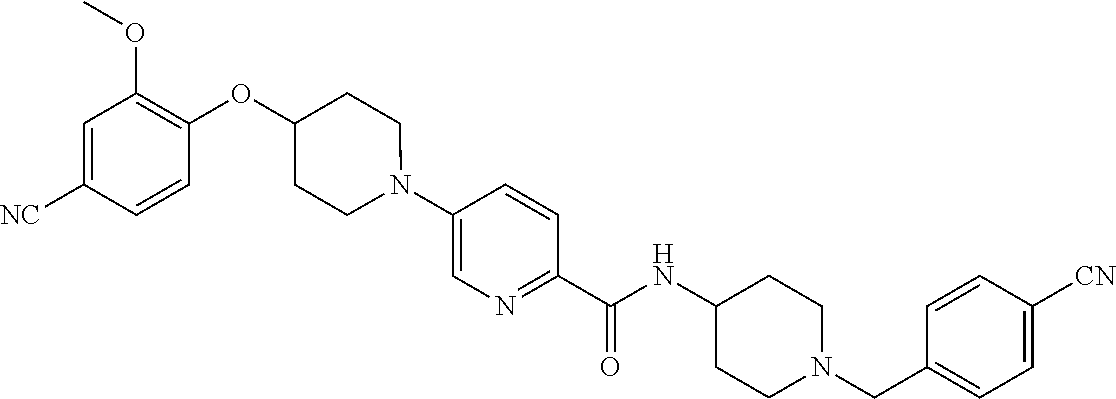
N(C(C1=NC=C(N2CCC(OC3=C(OC)C=C([CN])C=C3)CC2)C=C1)=O)C1CCN(CC2=CC=C([CN])C=C2)CC1
